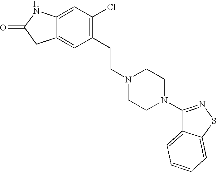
C1(CCN2CCN(C3=NSC4=CC=CC=C34)CC2)=C(Cl)C=C2C(=C1)CC(=O)N2
